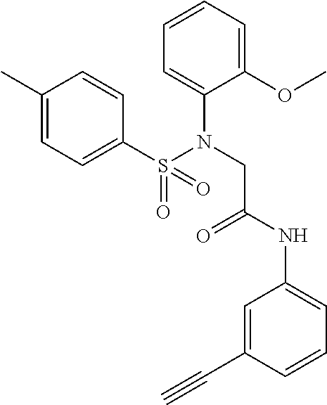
C1(C)=CC=C(S(N(CC(NC2=CC=CC(C#C)=C2)=O)C2=CC=CC=C2OC)(=O)=O)C=C1
